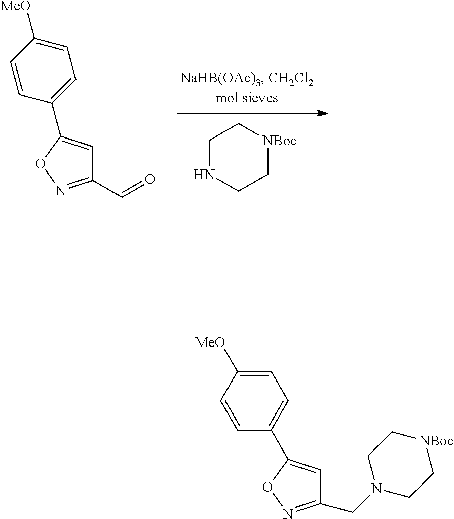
C1NCC[NBoc]C1.C1=CC(C2=CC(C=O)=NO2)=CC=C1[MeO].C1=C(C2=CC=C([MeO])C=C2)ON=C1CN1CC[NBoc]CC1
